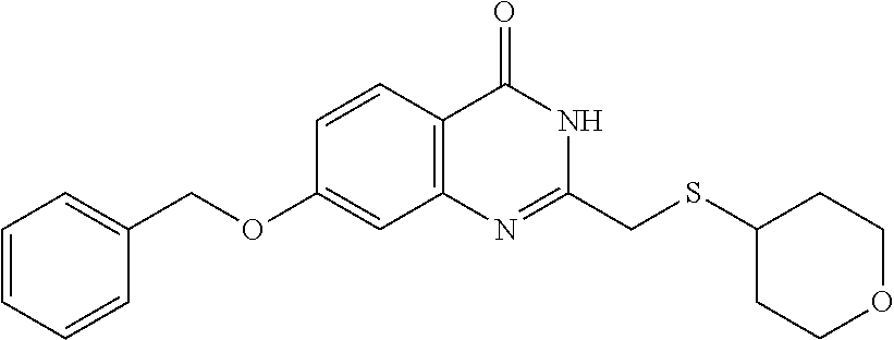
C1(CSC2CCOCC2)=NC2=C(C=CC(OCC3=CC=CC=C3)=C2)C(=O)N1
